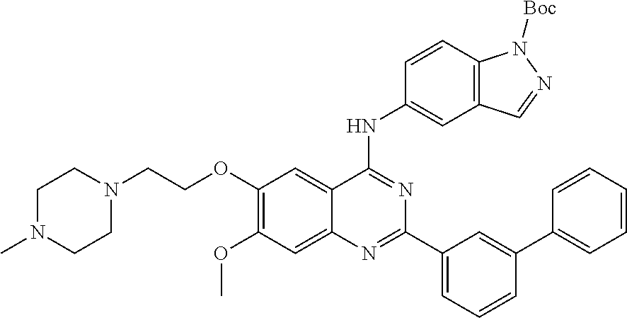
C1(OCCN2CCN(C)CC2)=C(OC)C=C2C(=C1)C(NC1=CC3=C(C=C1)N([Boc])N=C3)=NC(C1=CC=CC(C3=CC=CC=C3)=C1)=N2
